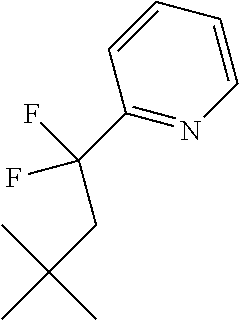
C1(C(F)(CC(C)(C)C)F)=NC=CC=C1
